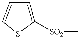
C1([SO2]C)=CC=CS1
